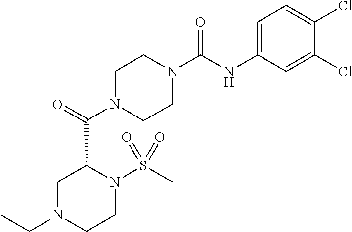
C1N(CC)CCN(S(C)(=O)=O)C1C(=O)N1CCN(C(NC2=CC=C(Cl)C(Cl)=C2)=O)CC1
